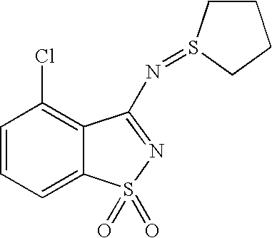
C1=CC=C2C(=C1Cl)C(N=S1CCCC1)=NS2(=O)=O
